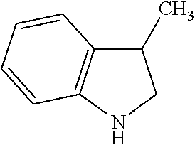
C1(C)C2=C(NC1)C=CC=C2
